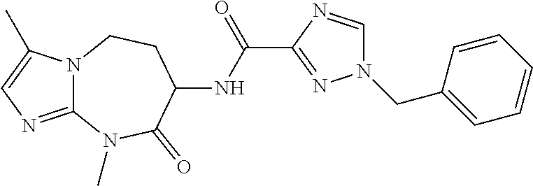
C12=NC=C(C)N1CCC(NC(C1=NN(CC3=CC=CC=C3)C=N1)=O)C(=O)N2C
